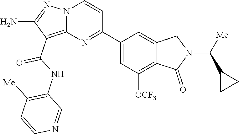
O=C(C1=C2N(N=C1N)C=CC(C1=CC([OCF3])=C3C(=C1)CN(C(C1CC1)[Me])C3=O)=N2)NC1=C([Me])C=CN=C1
